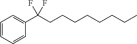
C1=CC=CC(C(CCCCCCCC)(F)F)=C1
